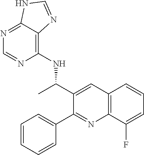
C12=C(C(F)=CC=C1)N=C(C1=CC=CC=C1)C(C(C)NC1=C3C(=NC=N1)NC=N3)=C2
